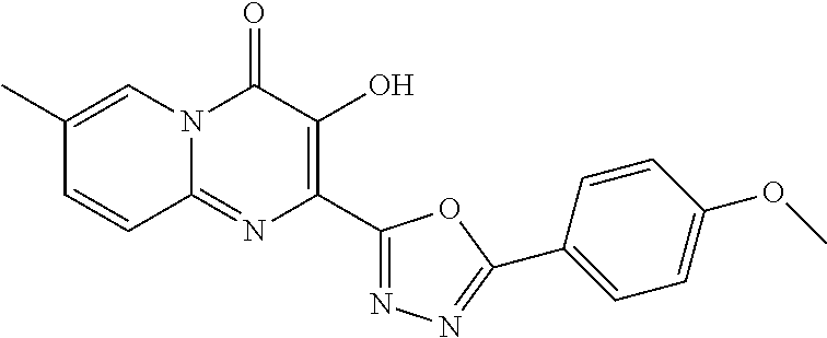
N12C(=NC(C3=NN=C(C4=CC=C(OC)C=C4)O3)=C(O)C1=O)C=CC(C)=C2
